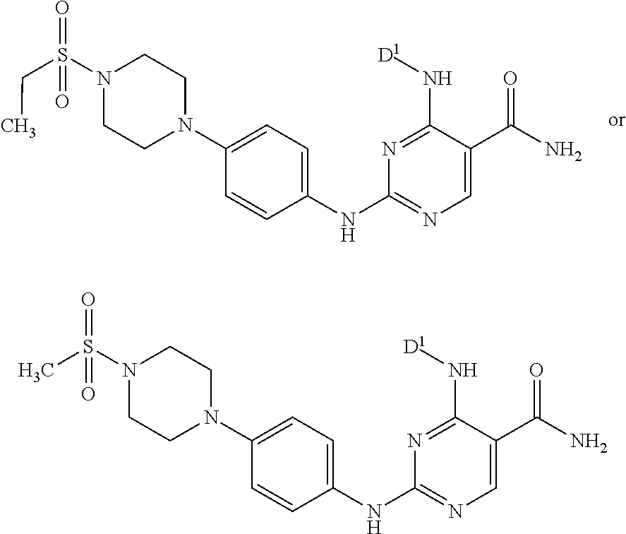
N1=C(N[D1])C(C(N)=O)=CN=C1NC1=CC=C(N2CCN(S(=O)(=O)CC)CC2)C=C1.N1=C(N[D1])C(C(N)=O)=CN=C1NC1=CC=C(N2CCN(S(C)(=O)=O)CC2)C=C1
